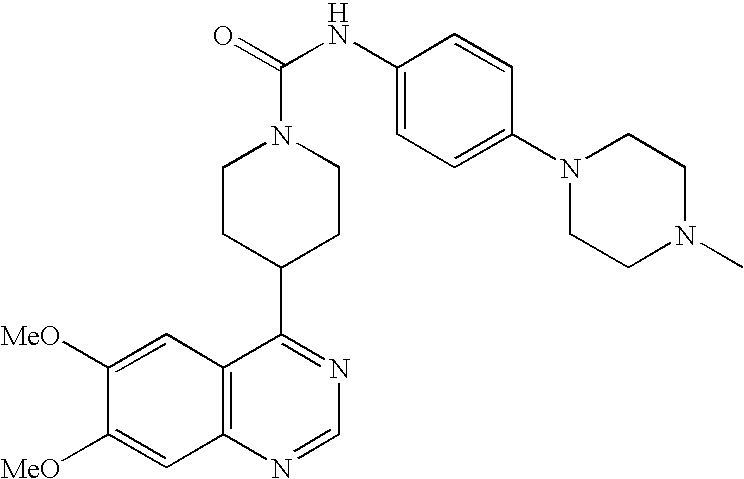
C12=C(N=CN=C1C1CCN(C(=O)NC3=CC=C(N4CCN(C)CC4)C=C3)CC1)C=C([MeO])C([MeO])=C2
